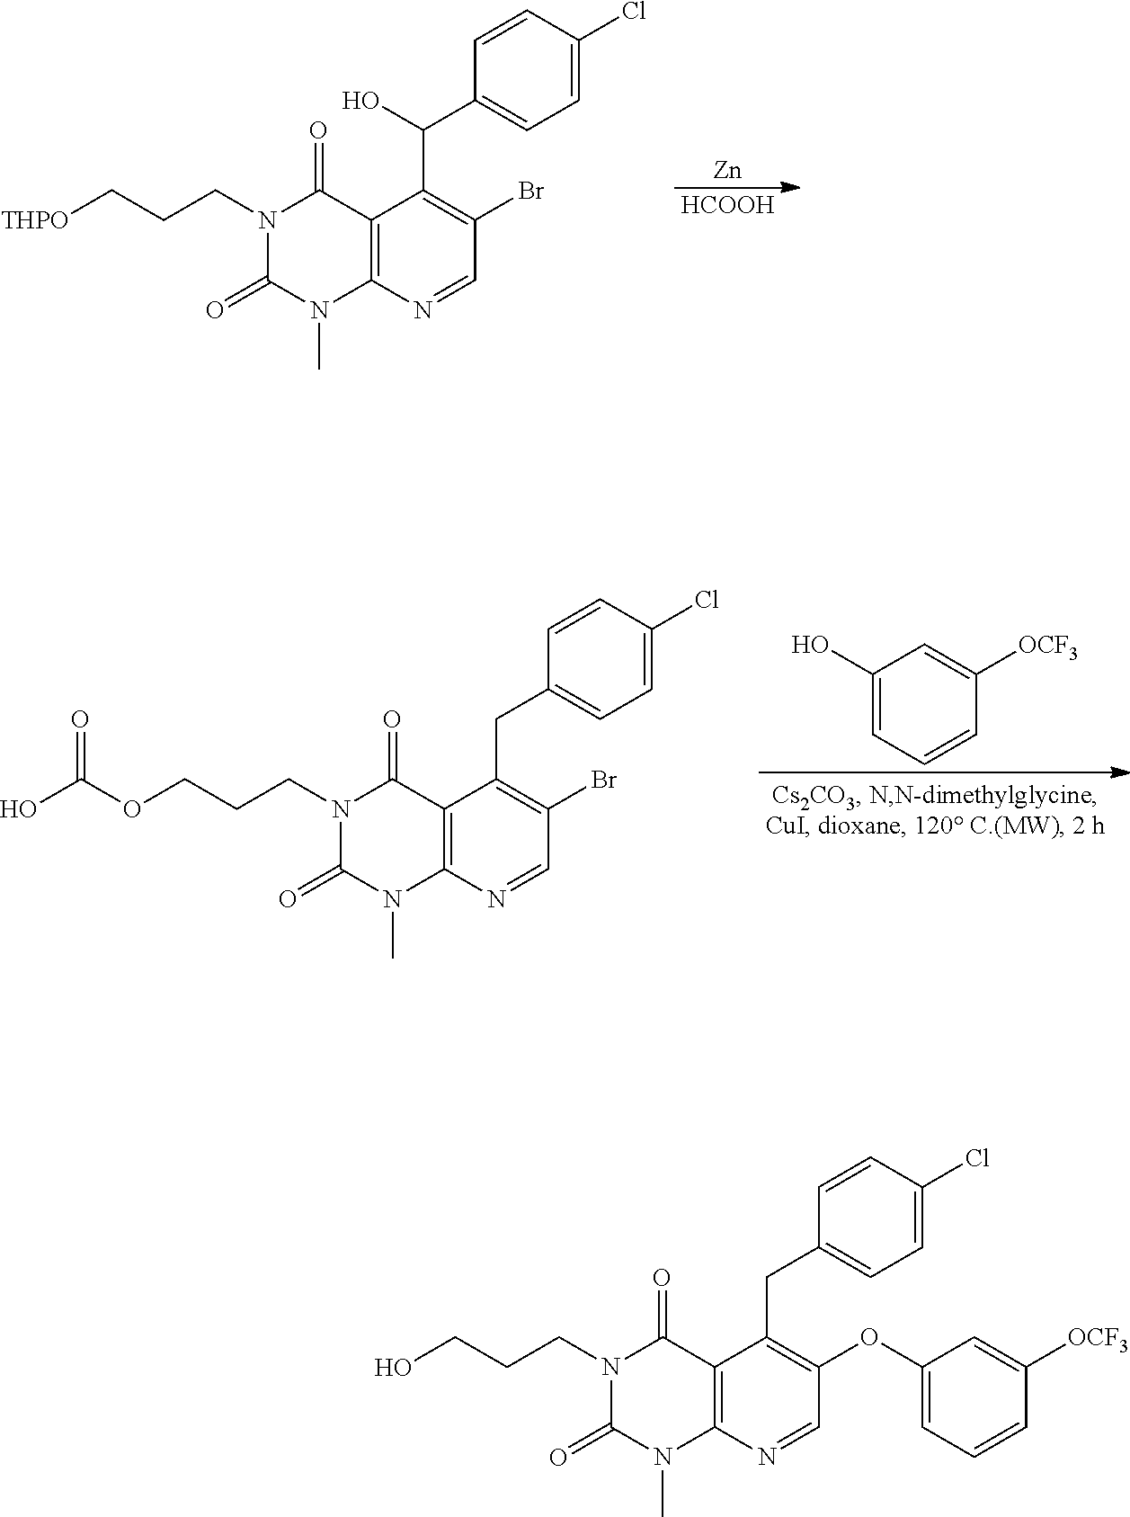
[HCOOH].[Zn].C1(Br)=C(C(C2=CC=C(Cl)C=C2)O)C2=C(N=C1)N(C)C(=O)N(CCC[THPO])C2=O.C1(O)=CC=CC([OCF3])=C1.C1(Br)=C(CC2=CC=C(Cl)C=C2)C2=C(N=C1)N(C)C(=O)N(CCCOC(O)=O)C2=O.C1(OC2=CC=CC([OCF3])=C2)=C(CC2=CC=C(Cl)C=C2)C2=C(N=C1)N(C)C(=O)N(CCCO)C2=O
